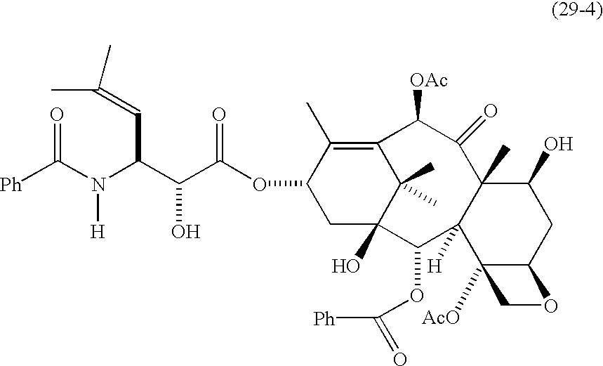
N(C(C(C(OC1CC2(O)C(C)(C)C(=C1C)C([OAc])C(=O)C1(C)C([H])(C2OC([Ph])=O)C2([AcO])C(CC1O)OC2)=O)O)C=C(C)C)([H])C([Ph])=O
